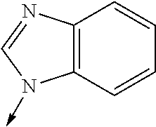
C12=C(C=CC=C1)N(->C)C=N2
